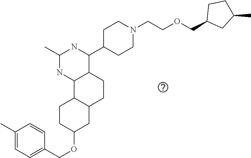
O(C1CC2C(CC1)C1C(CC2)C(C2CCN(CCOCC3CC(C)CC3)CC2)NC(C)N1)CC1=CC=C(C)C=C1
